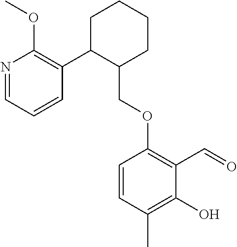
C1C(C2=C(OC)N=CC=C2)C(COC2=C(C=O)C(O)=C(C)C=C2)CCC1
